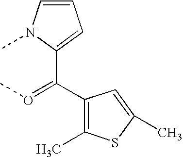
C1=CN(C)C(C(C2=C(C)SC(C)=C2)=OC)=C1
